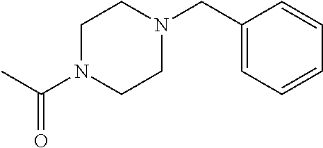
C1N(C(C)=O)CCN(CC2=CC=CC=C2)C1
